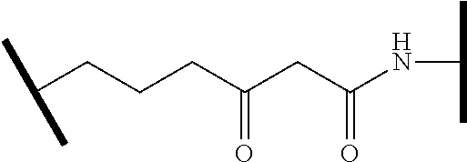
C(CC(CC(=O)NC(C)C)=O)CC(C)C
